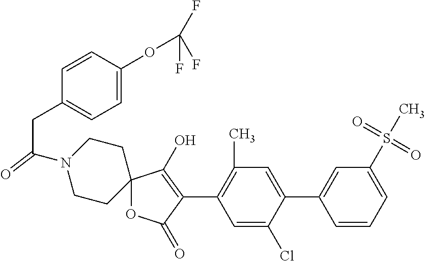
C12(OC(=O)C(C3=C(C)C=C(C4=CC(S(C)(=O)=O)=CC=C4)C(Cl)=C3)=C1O)CCN(C(CC1=CC=C(OC(F)(F)F)C=C1)=O)CC2
